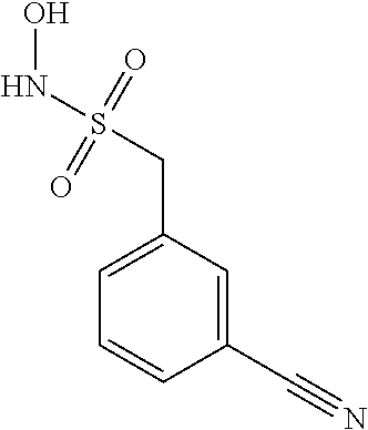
C1=C(CS(NO)(=O)=O)C=C(C#N)C=C1
